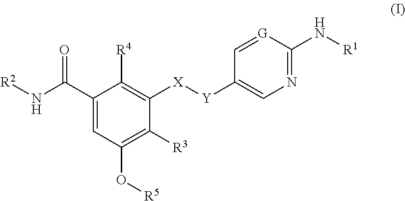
C1(C(N[R2])=O)=CC(O[R5])=C([R3])C([X][Y]C2=CN=C(N[R1])[G]=C2)=C1[R4]
